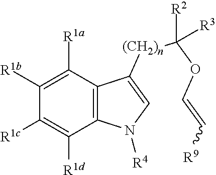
C1([R1b])=C([R1a])C2=C(C([R1d])=C1[R1c])N([R4])C=C2[(CH2)n]C(OC=C[R9])([R2])[R3]
